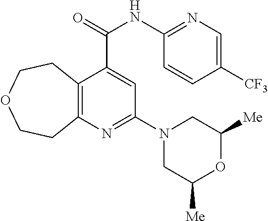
C12=C(N=C(N3CC([Me])OC([Me])C3)C=C1C(NC1=NC=C([CF3])C=C1)=O)CCOCC2
